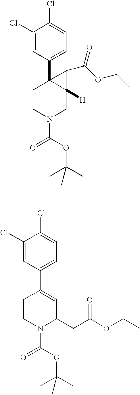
C1CN(C(OC(C)(C)C)=O)CC2([H])C1(C1=CC=C(Cl)C(Cl)=C1)C2C(OCC)=O.C1CN(C(OC(C)(C)C)=O)C(CC(OCC)=O)C=C1C1=CC=C(Cl)C(Cl)=C1
